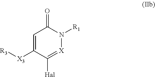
[X3](C1=CC(=O)N([R1])[X]=C1[Hal])[R3]
